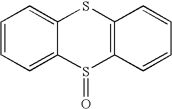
C1=CC=C2C(=C1)SC1=C(S2=O)C=CC=C1
